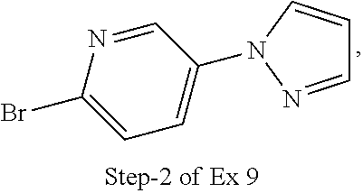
C1=NC(Br)=CC=C1N1C=CC=N1
